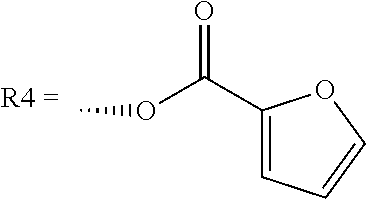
COC(C1=CC=CO1)=O
